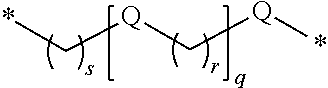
C([Q]C[Q]*)*
